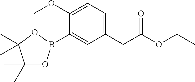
C1(OC)=CC=C(CC(OCC)=O)C=C1B1OC(C)(C)C(C)(C)O1
